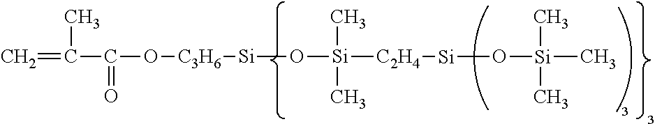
C=C(C(O[C3H6][Si]O[Si]([C2H4][Si]O[Si](C)(C)C)(C)C)=O)C
